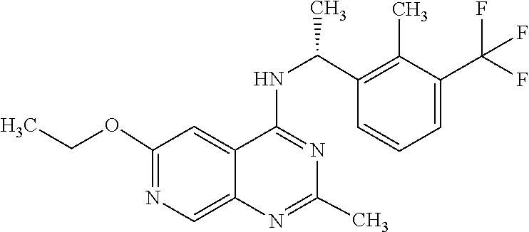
N1=C(NC(C2=C(C)C(C(F)(F)F)=CC=C2)C)C2=CC(OCC)=NC=C2N=C1C
